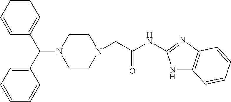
C1CN(CC(NC2=NC3=C(N2)C=CC=C3)=O)CCN1C(C1=CC=CC=C1)C1=CC=CC=C1
